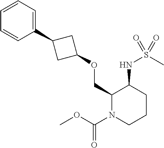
C1(COC2CC(C3=CC=CC=C3)C2)N(C(OC)=O)CCCC1NS(C)(=O)=O
